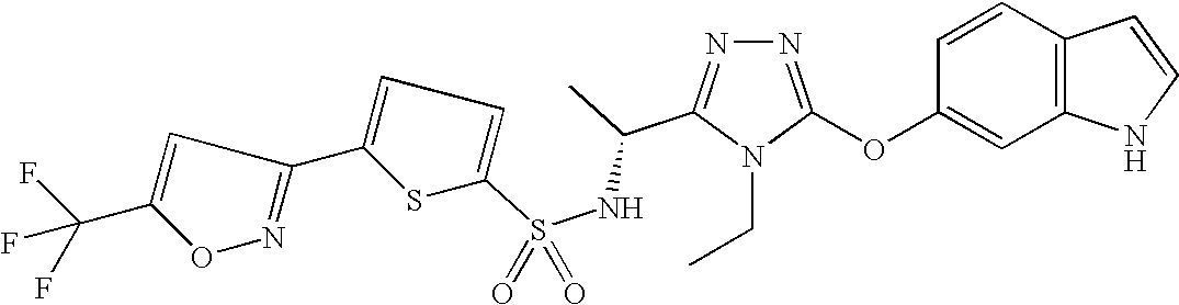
N1=C(OC2=CC3=C(C=C2)C=CN3)N(CC)C(C(NS(=O)(=O)C2=CC=C(C3=NOC(C(F)(F)F)=C3)S2)C)=N1
